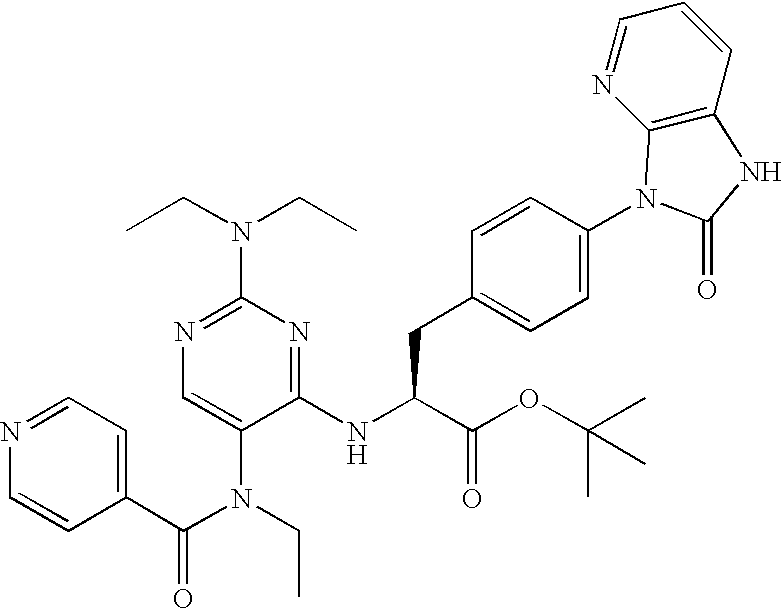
N1=C(N(CC)CC)N=C(NC(C(OC(C)(C)C)=O)CC2=CC=C(N3C4=C(C=CC=N4)NC3=O)C=C2)C(N(C(=O)C2=CC=NC=C2)CC)=C1
